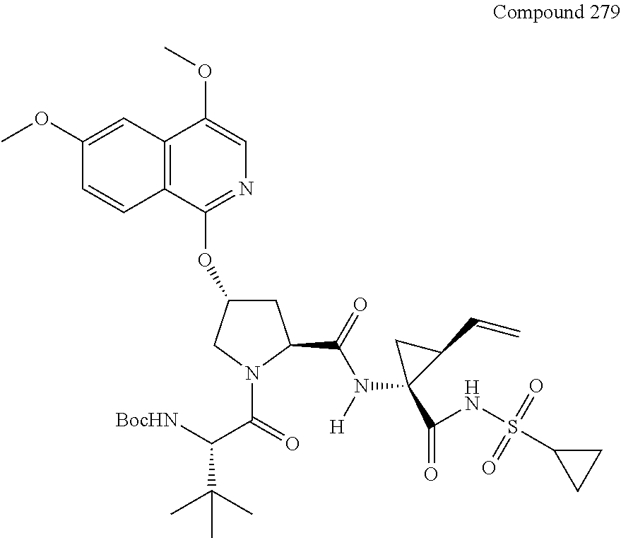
C12=C(C(OC3CC(C(N(C4(C(=O)NS(C5CC5)(=O)=O)C(C=C)C4)[H])=O)N(C(C([BocHN])C(C)(C)C)=O)C3)=NC=C1OC)C=CC(OC)=C2
